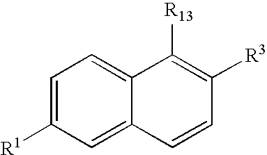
C1=C([R1])C=C2C(=C1)C([R13])=C([R3])C=C2
